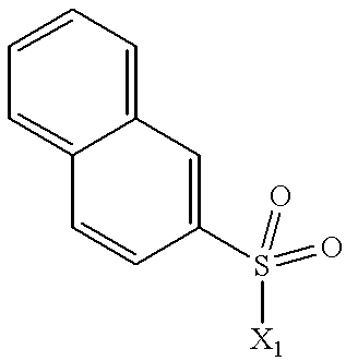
C12=CC=CC=C1C=CC(S(=O)(=O)[X1])=C2
